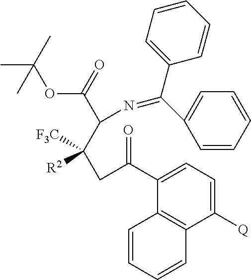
CC(OC(C(C([R2])([F3C])CC(C1=CC=C([Q])C2=C1C=CC=C2)=O)N=C(C1=CC=CC=C1)C1=CC=CC=C1)=O)(C)C
